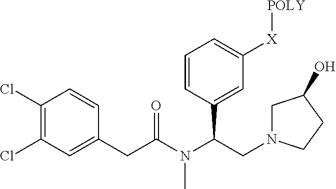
C1(Cl)=C(Cl)C=C(CC(N(C(CN2CC(O)CC2)C2=CC([X][POLY])=CC=C2)C)=O)C=C1
